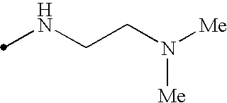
N(CCN([Me])[Me])C
